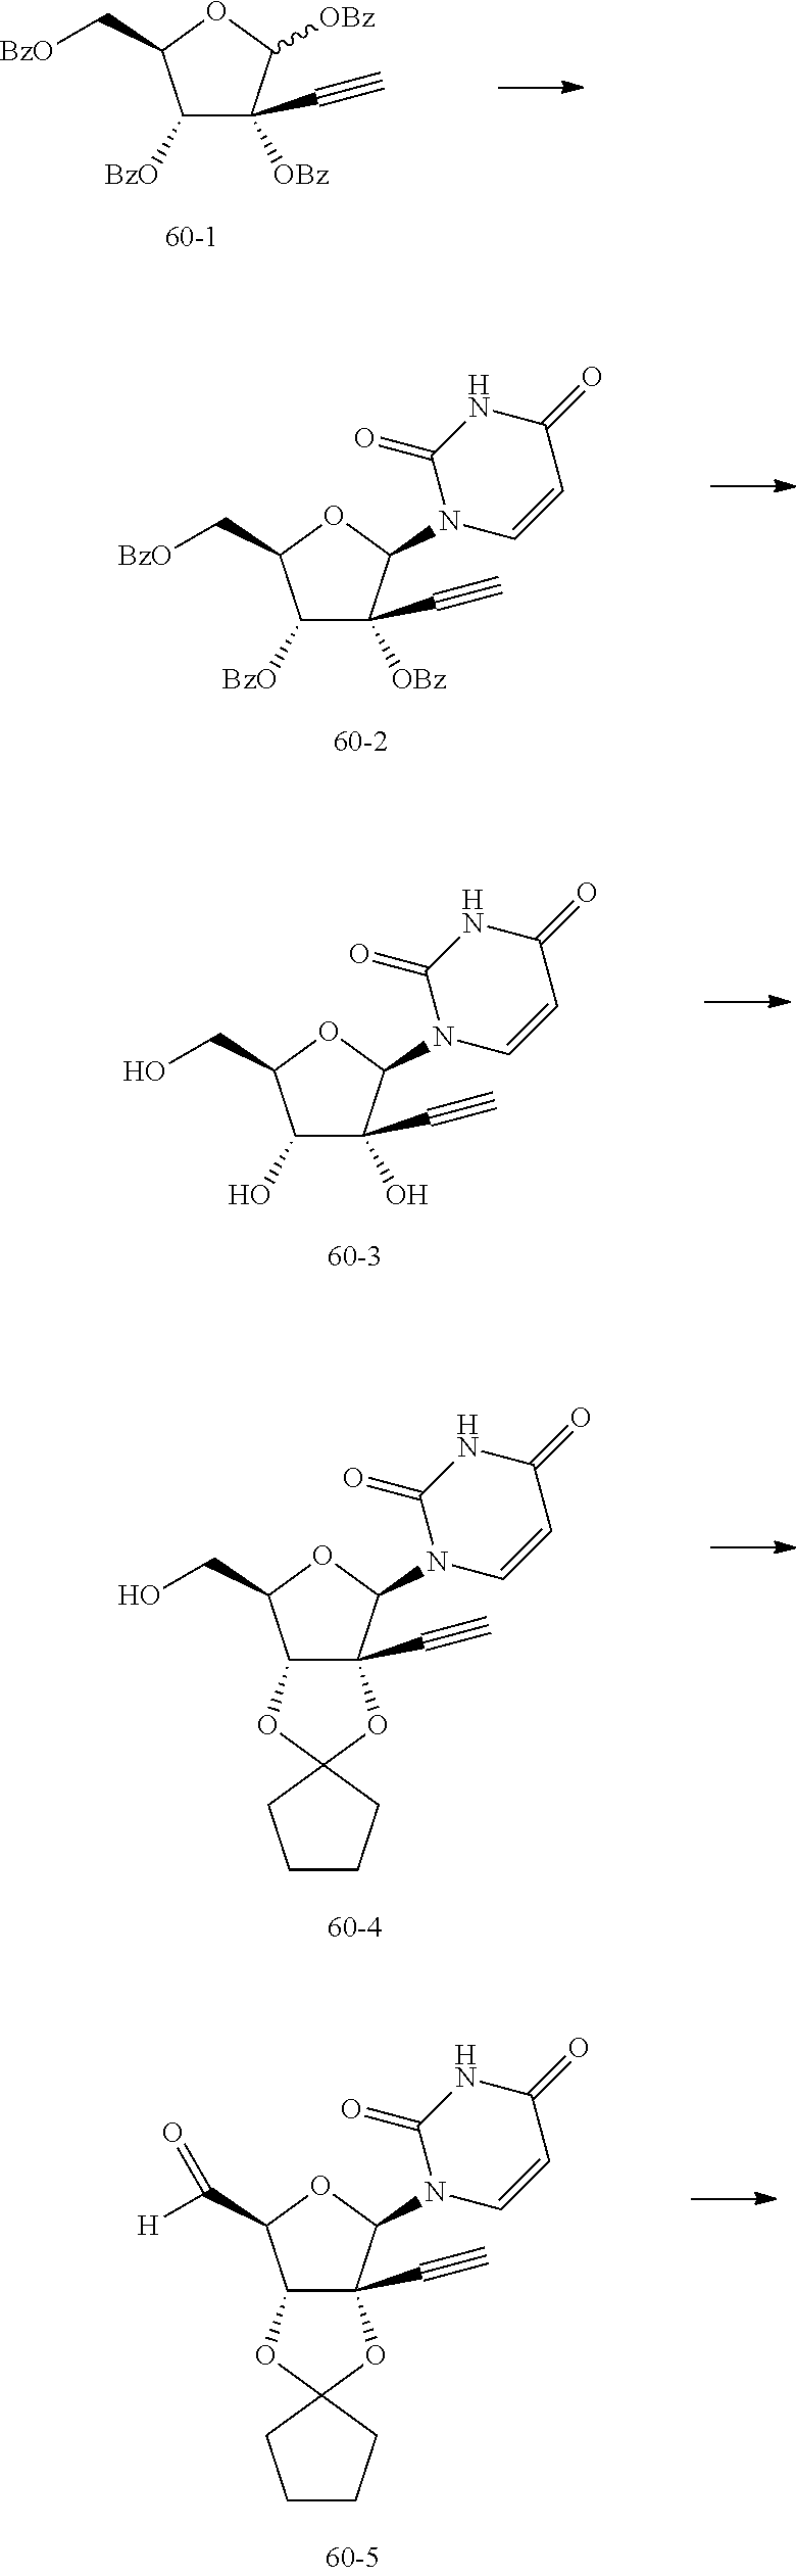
C1([BzO])C([OBz])(C#C)C([OBz])OC1C[BzO].C1([BzO])C([OBz])(C#C)C(N2C=CC(=O)NC2=O)OC1C[BzO].C1(O)C(O)(C#C)C(N2C=CC(=O)NC2=O)OC1CO.C12C(C#C)(C(N3C=CC(=O)NC3=O)OC1CO)OC1(O2)CCCC1.C12C(C#C)(C(N3C=CC(=O)NC3=O)OC1C([H])=O)OC1(O2)CCCC1
